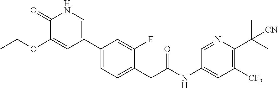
C1(C2=CNC(=O)C(OCC)=C2)=CC=C(CC(NC2=CC([CF3])=C(C(C)([CN])C)N=C2)=O)C(F)=C1
